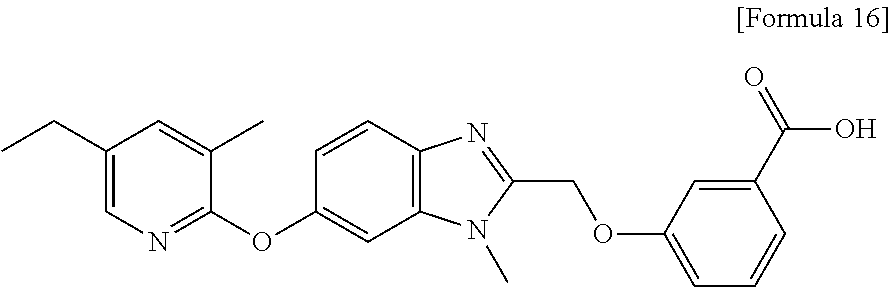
C1(CC)=CN=C(OC2=CC3=C(C=C2)N=C(COC2=CC=CC(C(O)=O)=C2)N3C)C(C)=C1
